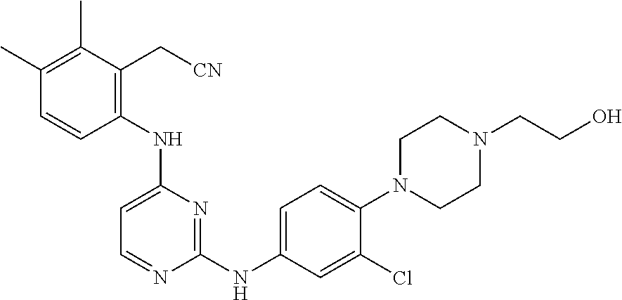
N(C1=CC=NC(NC2=CC=C(N3CCN(CCO)CC3)C(Cl)=C2)=N1)C1=C(C[CN])C(C)=C(C)C=C1
